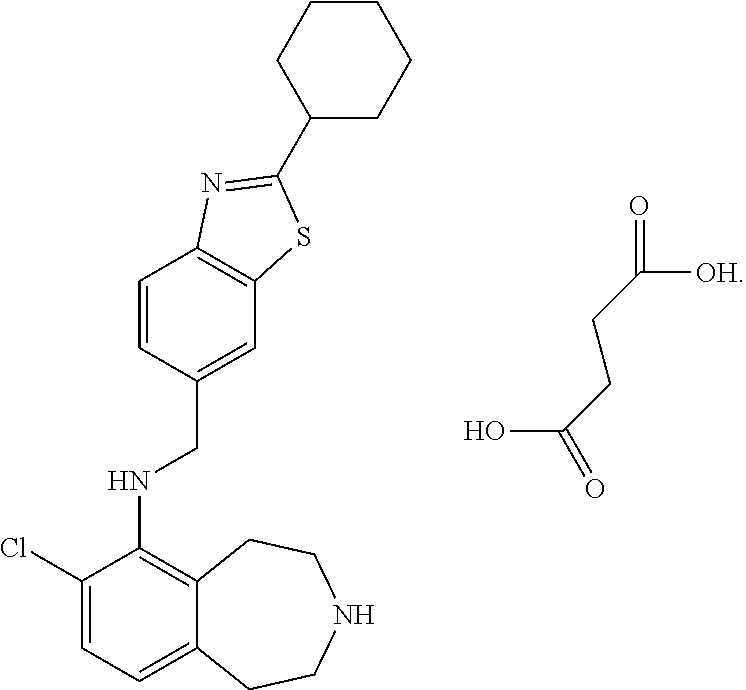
ClC1=CC=C2C(=C1NCC1=CC3=C(C=C1)N=C(C1CCCCC1)S3)CCNCC2.O=C([OH])CCC(O)=O
